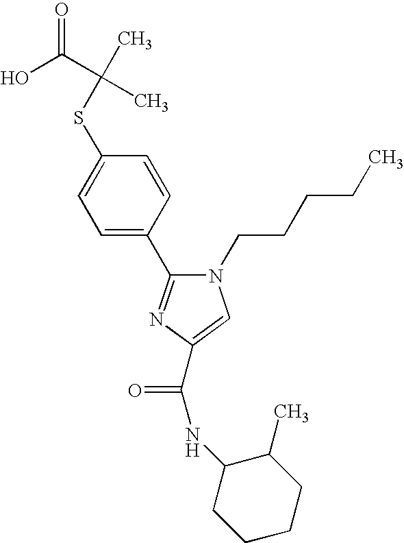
S(C1=CC=C(C2=NC(C(NC3CCCCC3C)=O)=CN2CCCCC)C=C1)C(C)(C(O)=O)C
